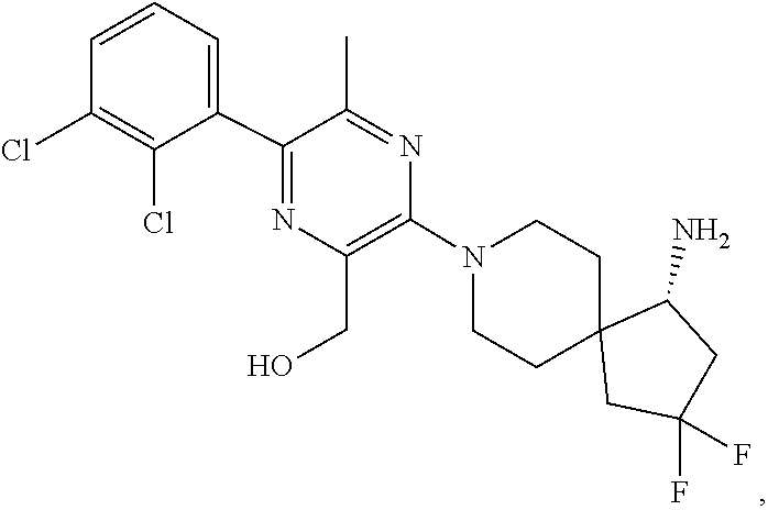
C1C2(CC(F)(F)CC2N)CCN(C2=C(CO)N=C(C3=CC=CC(Cl)=C3Cl)C(C)=N2)C1
